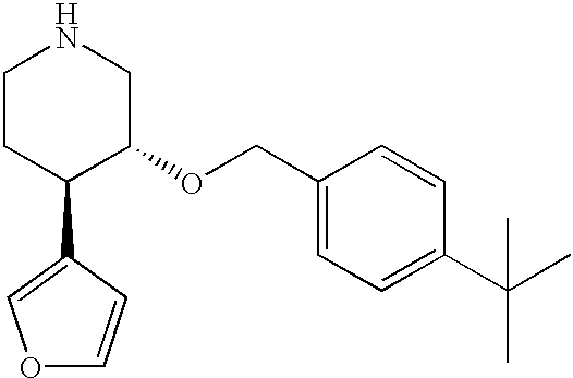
C1CC(C2=COC=C2)C(OCC2=CC=C(C(C)(C)C)C=C2)CN1
